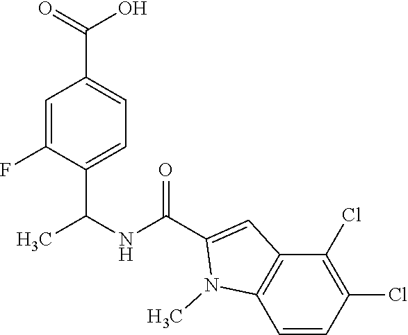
C1=C(F)C(C(NC(C2=CC3=C(N2C)C=CC(Cl)=C3Cl)=O)C)=CC=C1C(=O)O
